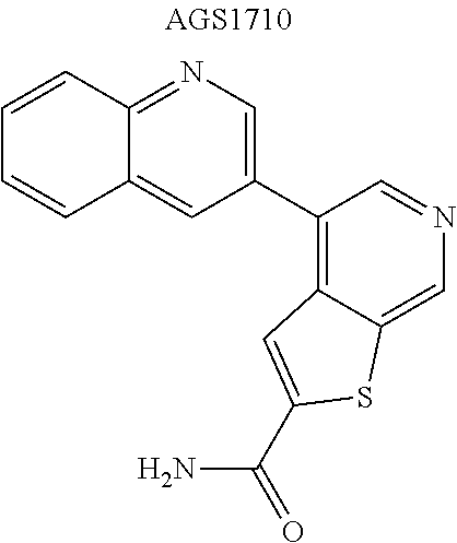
C1=CC2=NC=C(C3=C4C(=CN=C3)SC(C(=O)N)=C4)C=C2C=C1
